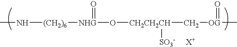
CN[(CH2)6][NHG](O[CH2CH2CH](C[OG](C)=O)[SO3-])=O
